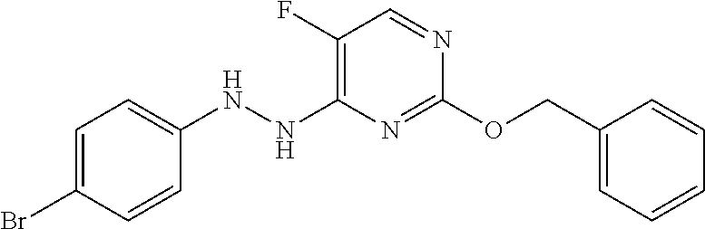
C1(NNC2=C(F)C=NC(OCC3=CC=CC=C3)=N2)=CC=C(Br)C=C1
